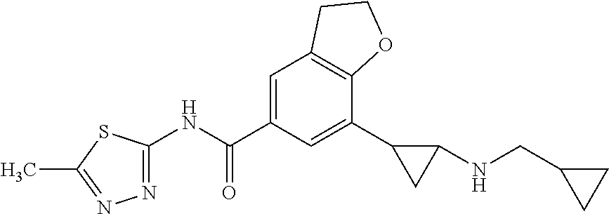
N1=C(NC(=O)C2=CC3=C(C(C4CC4NCC4CC4)=C2)OCC3)SC(C)=N1
